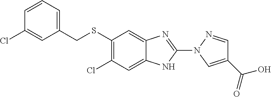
C1(SCC2=CC=CC(Cl)=C2)=C(Cl)C=C2C(=C1)N=C(N1N=CC(C(O)=O)=C1)N2
